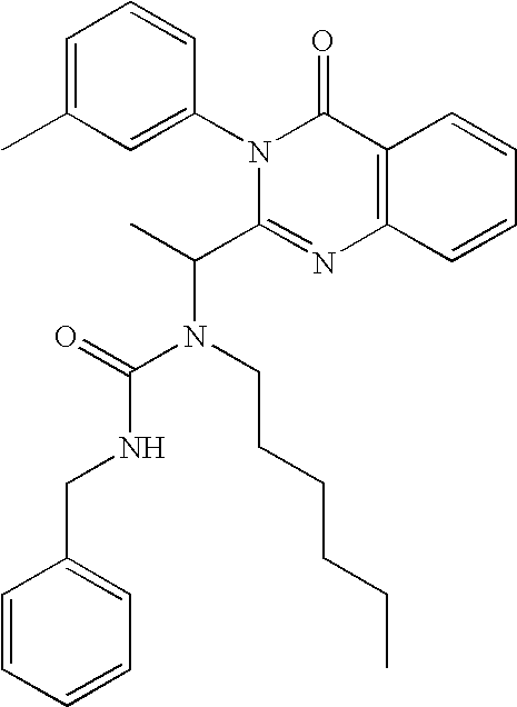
C1=C(C)C=C(N2C(C(N(C(NCC3=CC=CC=C3)=O)CCCCCC)C)=NC3=C(C2=O)C=CC=C3)C=C1
